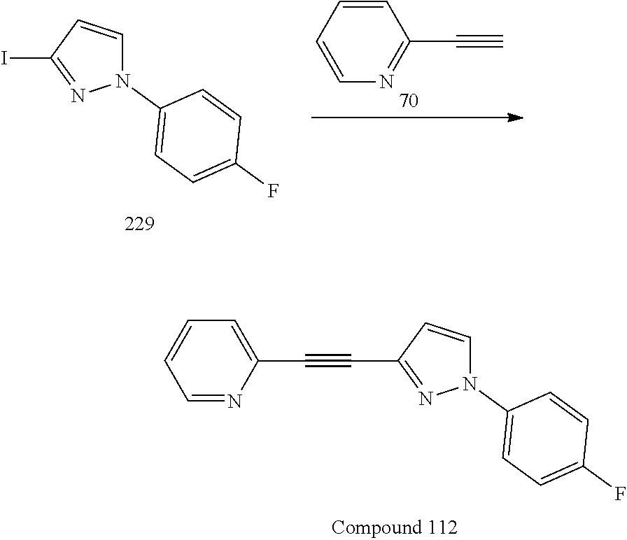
C1=CC(C#C)=NC=C1.N1(C2=CC=C(F)C=C2)C=CC(I)=N1.C1=CC=NC(C#CC2=NN(C3=CC=C(F)C=C3)C=C2)=C1
